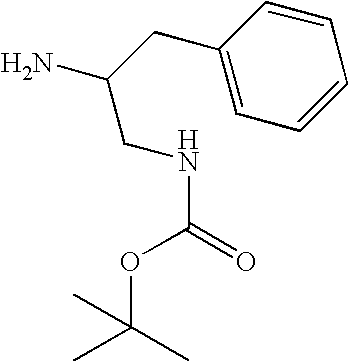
N(C(=O)OC(C)(C)C)CC(N)CC1=CC=CC=C1
